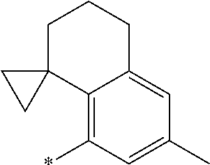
C12=C(*)C=C(C)C=C1CCCC21CC1
